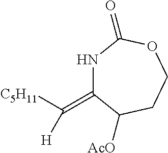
N1C(=C([C5H11])[H])C([AcO])CCOC1=O
